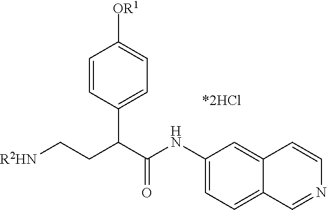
C1=CC(C(C(NC2=CC=C3C(=C2)C=CN=C3)=O)CC[R2HN])=CC=C1[OR1]
